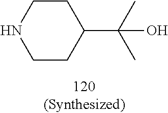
C1C(C(C)(C)O)CCNC1
